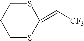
C1CSC(=C[CF3])SC1
